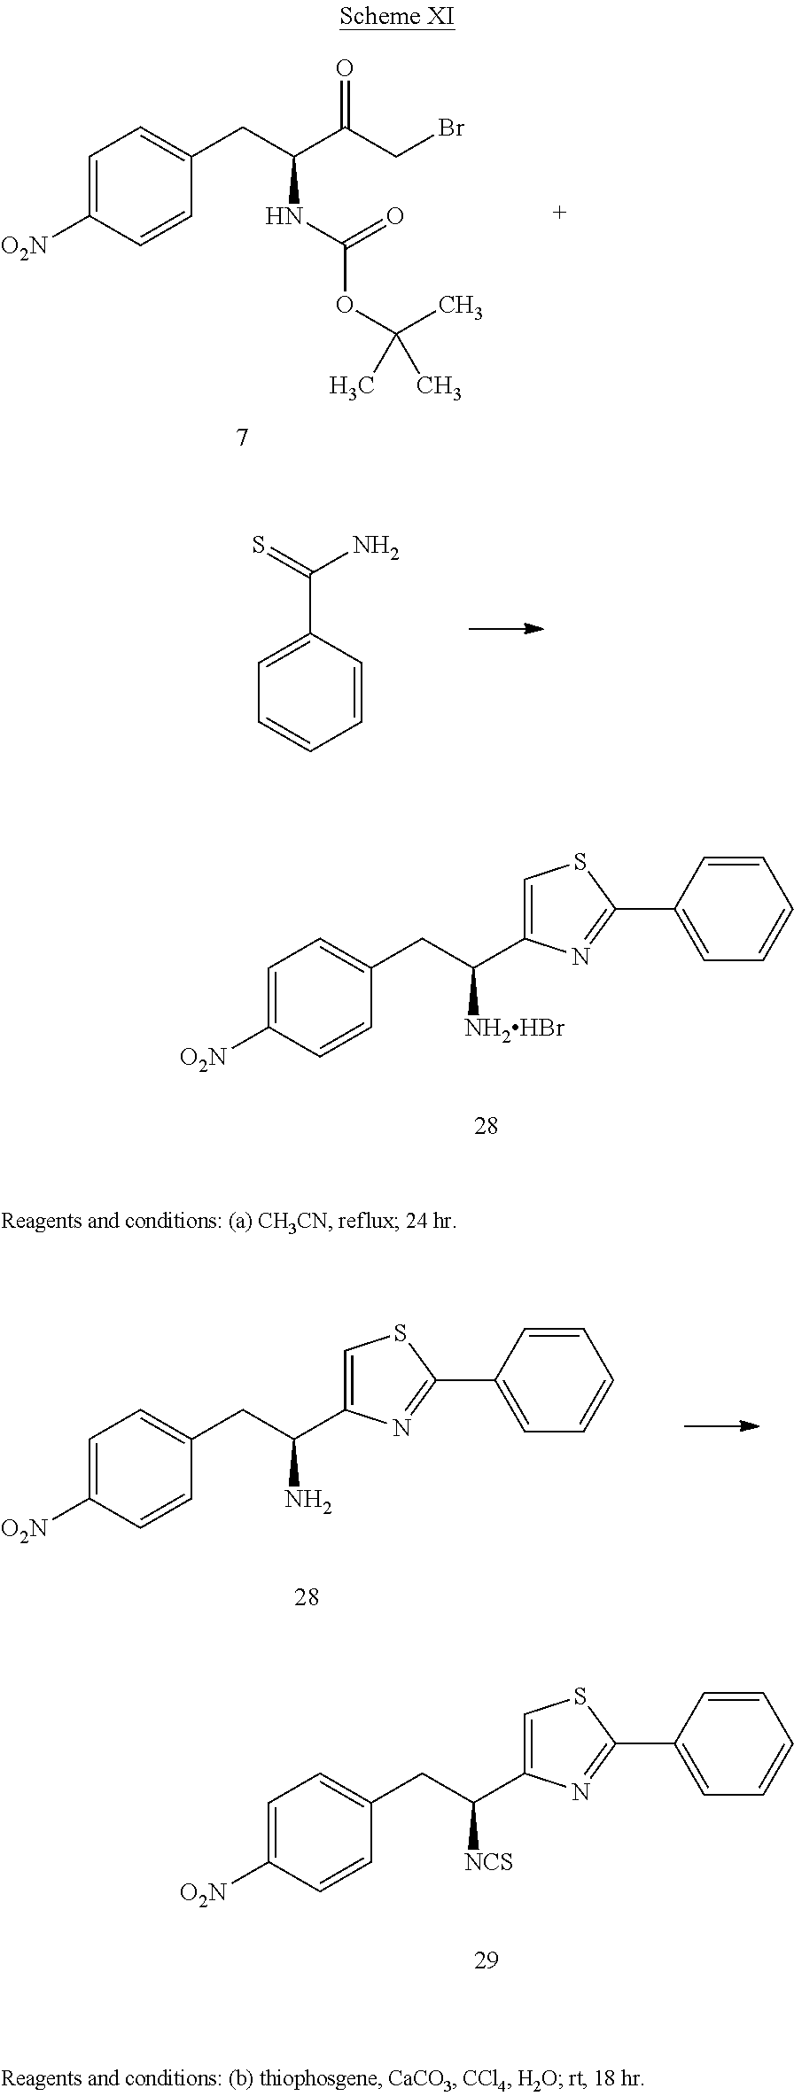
C1=C([O2N])C=CC(CC(C2=CSC(C3=CC=CC=C3)=N2)[NH2HBr])=C1.C1=C([O2N])C=CC(CC(C(CBr)=O)NC(OC(C)(C)C)=O)=C1.C1=CC(C(=S)N)=CC=C1.C1=C([O2N])C=CC(CC(C2=CSC(C3=CC=CC=C3)=N2)[NCS])=C1.C1=C([O2N])C=CC(CC(C2=CSC(C3=CC=CC=C3)=N2)N)=C1
